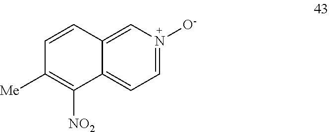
C1=CC2=CN([O-])=CC=C2C([NO2])=C1[Me]
